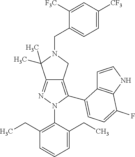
C12=NN(C3=C(CC)C=CC=C3CC)C(C3=CC=C(F)C4=C3C=CN4)=C1CN(CC1=CC=C([CF3])C=C1[F3C])C2(C)C
